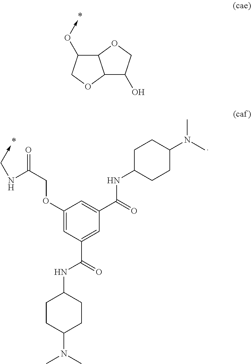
C1(O->C)C2C(OC1)C(O)CO2.C1(OCC(=O)NC->C)=CC(C(=O)NC2CCC(N(C)C)CC2)=CC(C(=O)NC2CCC(N(C)C)CC2)=C1
